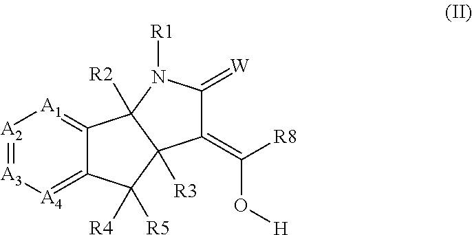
[A2]1=[A3][A4]=C2C(=[A1]1)C1([R2])C([R3])(C2([R4])[R5])C(=C([R8])O[H])C(=[W])N1[R1]
